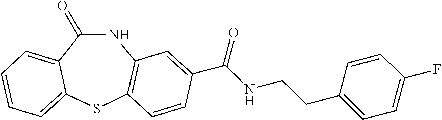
N1C(=O)C2=CC=CC=C2SC2=C1C=C(C(NCCC1=CC=C(F)C=C1)=O)C=C2
